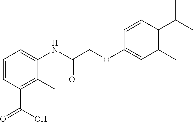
C1=CC(C(=O)O)=C(C)C(NC(COC2=CC(C)=C(C(C)C)C=C2)=O)=C1
